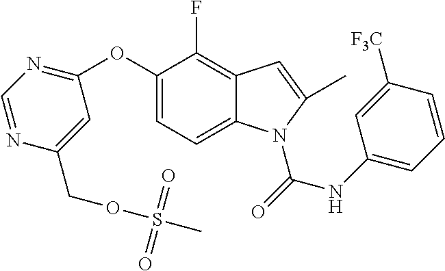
C1=C(OC2=NC=NC(COS(C)(=O)=O)=C2)C(F)=C2C(=C1)N(C(=O)NC1=CC=CC([F3C])=C1)C(C)=C2
